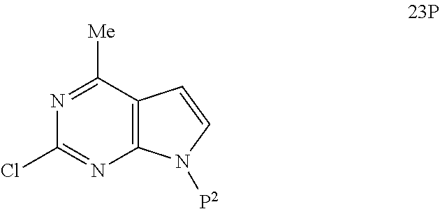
C12=C(C([Me])=NC(Cl)=N1)C=CN2[P2]
